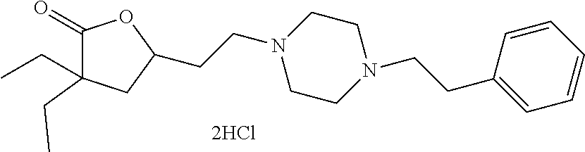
[2HCl].C1(=O)C(CC)(CC)CC(CCN2CCN(CCC3=CC=CC=C3)CC2)O1
